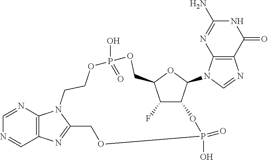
C1=NC2=C(C=N1)N=C1N2CCOP(O)(=O)OCC2OC(N3C=NC4=C3N=C(N)NC4=O)C(C2F)OP(O)(=O)OC1
